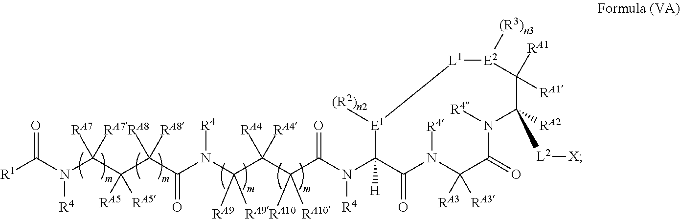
[R1]C(N(C(C(C(C(N(C(C(C(C(N(C1([H])C(=O)N([R4])C([RA3])([RA3])C(=O)N([R4])C([L2][X])([RA2])C([RA1])([RA1])[E2]([(R3)n3])[L1][E1]1[(R2)n2])[R4])=O)([RA10])[RA10])([RA4])[RA4])([RA9])[RA9])[R4])=O)([RA8])[RA8])([RA5])[RA5])([RA7])[RA7])[R4])=O
